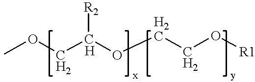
COCC(OCCO[R1])[R2]
